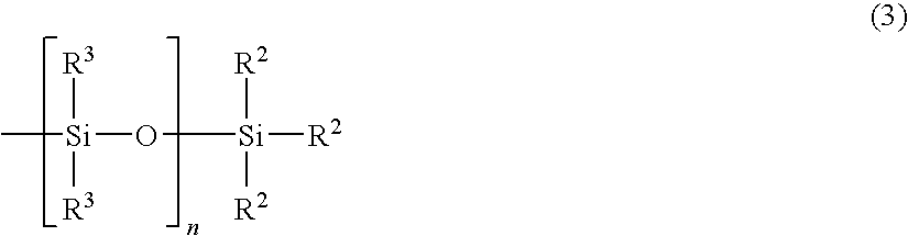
C[Si]([R3])([R3])O[Si]([R2])([R2])[R2]
